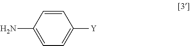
NC1=CC=C([Y])C=C1
